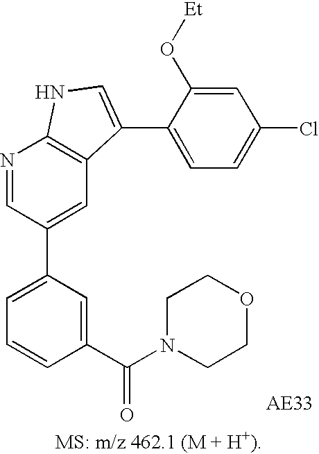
C1=C(C2=CC3=C(N=C2)NC=C3C2=CC=C(Cl)C=C2O[Et])C=C(C(=O)N2CCOCC2)C=C1
